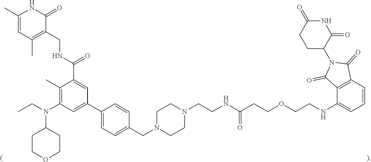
N1(CCNC(CCOCCNC2=CC=CC3=C2C(=O)N(C2C(=O)NC(=O)CC2)C3=O)=O)CCN(CC2=CC=C(C3=CC(N(C4CCOCC4)CC)=C(C)C(C(NCC4=C(C)C=C(C)NC4=O)=O)=C3)C=C2)CC1
